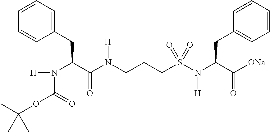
C1=CC=C(CC(C(N(CCCS(N([H])C(C([ONa])=O)CC2=CC=CC=C2)(=O)=O)[H])=O)N([H])C(OC(C)(C)C)=O)C=C1
